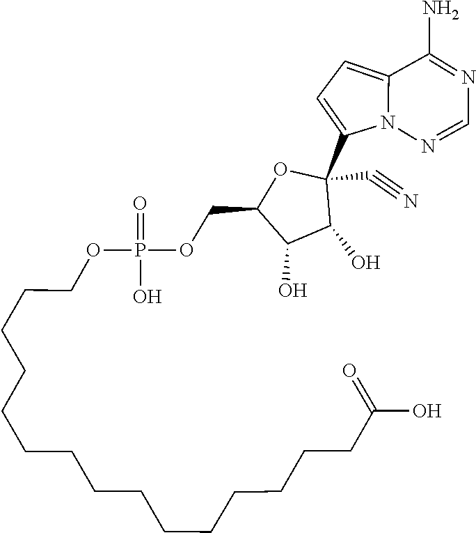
C1=NN2C(=CC=C2C2(C#N)C(O)C(O)C(COP(OCCCCCCCCCCCCCCCC(=O)O)(=O)O)O2)C(N)=N1
